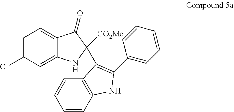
C1=C(Cl)C=C2C(=C1)C(=O)C([CO2Me])(C1=C(C3=CC=CC=C3)NC3=C1C=CC=C3)N2
